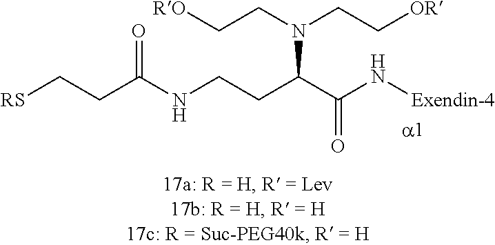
C(CC(NCCC(C(N[Exendin-4])=O)N(CC[OR])CC[RO])=O)[RS]
